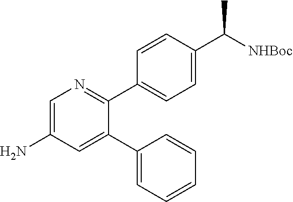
C1=C(N)C=C(C2=CC=CC=C2)C(C2=CC=C(C([NHBoc])C)C=C2)=N1
